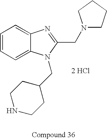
C1=CC=C2C(=C1)N=C(CN1CCCC1)N2CC1CCNCC1.[2 HCl]
